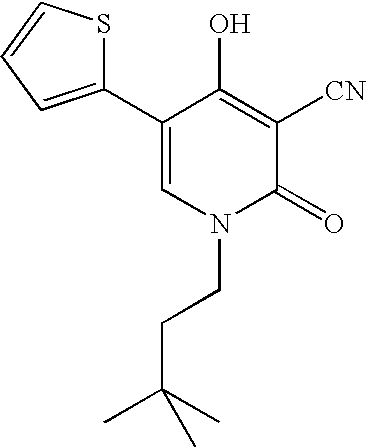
C1(C2=CC=CS2)=CN(CCC(C)(C)C)C(=O)C([CN])=C1O
